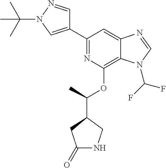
C1(C2=NC(OC(C3CC(=O)NC3)C)=C3C(=C2)N=CN3C(F)F)=CN(C(C)(C)C)N=C1
